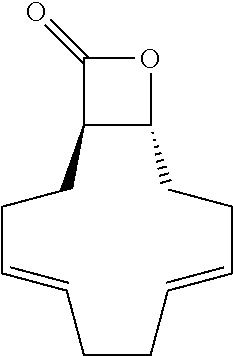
C1C=CCCC=CCCC2C(C1)C(=O)O2
